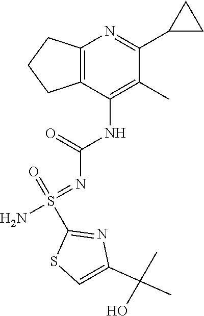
C1(C(C)(C)O)=CSC(S(=NC(=O)NC2=C(C)C(C3CC3)=NC3=C2CCC3)(=O)N)=N1
